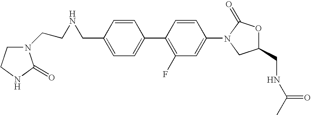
C1=C(CNCCN2CCNC2=O)C=CC(C2=C(F)C=C(N3CC(CNC(C)=O)OC3=O)C=C2)=C1
